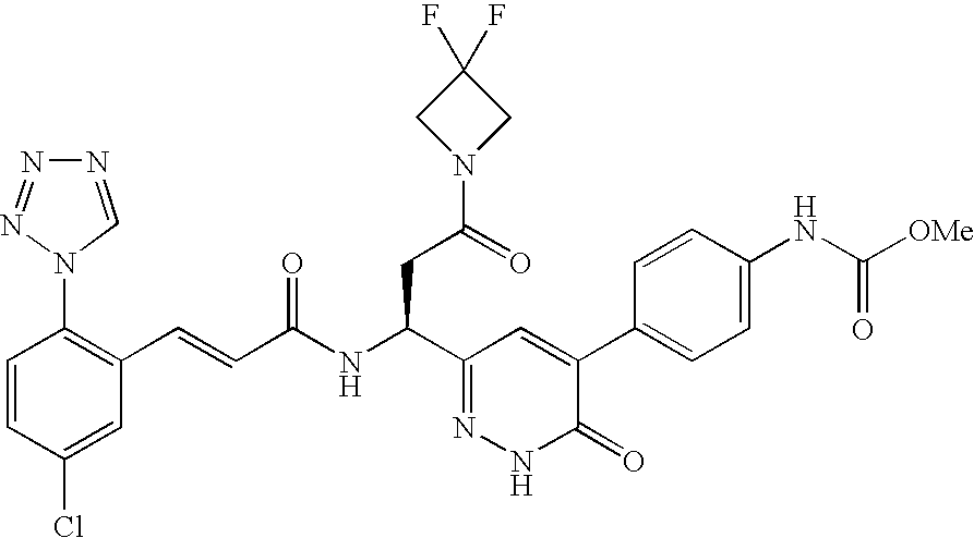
C1=CC(Cl)=CC(C=CC(NC(C2=NNC(=O)C(C3=CC=C(NC([OMe])=O)C=C3)=C2)CC(N2CC(F)(F)C2)=O)=O)=C1N1C=NN=N1
